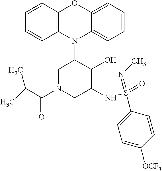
N1(C2CN(C(C(C)C)=O)CC(NS(=O)(=NC)C3=CC=C([OCF3])C=C3)C2O)C2=C(C=CC=C2)OC2=CC=CC=C12
